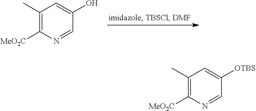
C1(C)=C([MeO2C])N=CC(O)=C1.C1(C)=C([MeO2C])N=CC([OTBS])=C1
